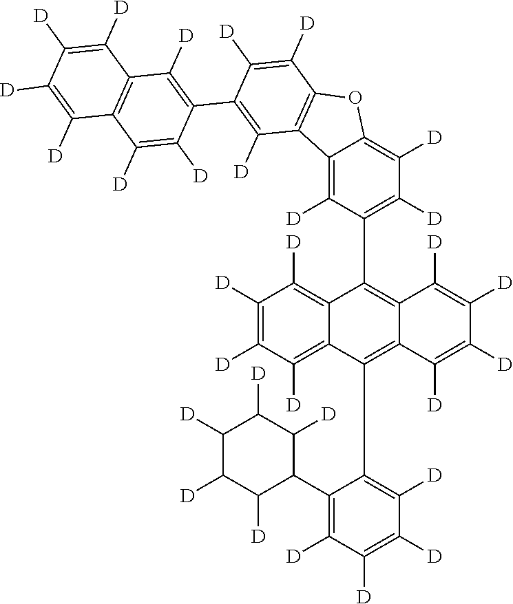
C12=C([D])C([D])=C([D])C([D])=C1C(C1=C([D])C([D])=C([D])C([D])=C1C1C([D])C([D])C([D])C([D])C1[D])=C1C(=C2C2=C([D])C([D])=C3C(=C2[D])C2=C(O3)C([D])=C([D])C(C3=C([D])C4=C(C([D])=C3[D])C([D])=C([D])C([D])=C4[D])=C2[D])C([D])=C([D])C([D])=C1[D]
